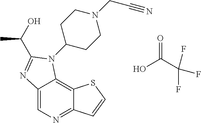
C12=CN=C3C(=C1N(C1CCN(CC#N)CC1)C(C(O)C)=N2)SC=C3.OC(C(F)(F)F)=O
